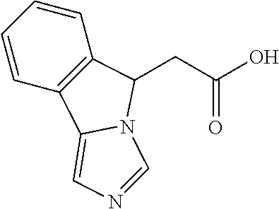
C1=CC2=C(C=C1)C(CC(O)=O)N1C2=CN=C1
